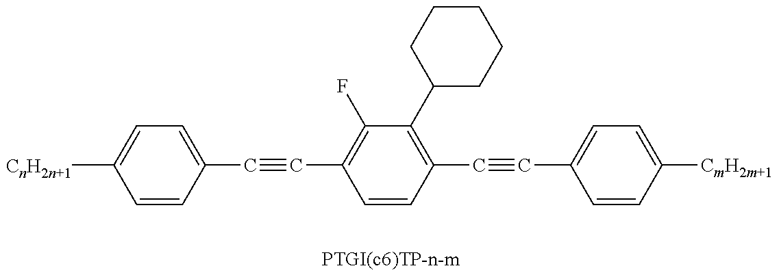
C1=CC(C#CC2=C(F)C(C3CCCCC3)=C(C#CC3=CC=C([CmH2m+1])C=C3)C=C2)=CC=C1[CnH2n+1]
